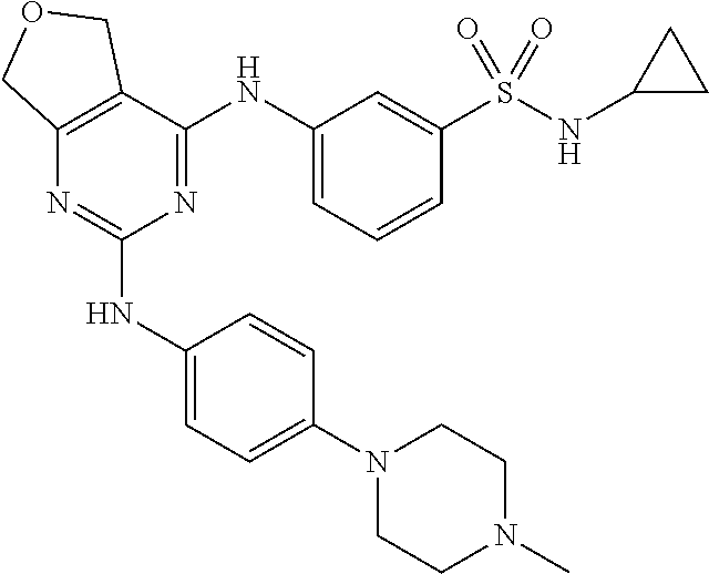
N1(C2=CC=C(NC3=NC4=C(C(NC5=CC=CC(S(NC6CC6)(=O)=O)=C5)=N3)COC4)C=C2)CCN(C)CC1
